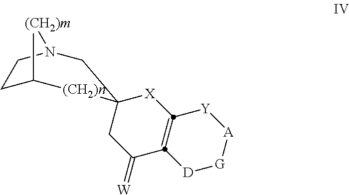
C1C2[(CH2)m]N(CC3([X]C4=C(C(=[W])C3)[D][G][A][Y]4)[(CH2)n]2)C1
